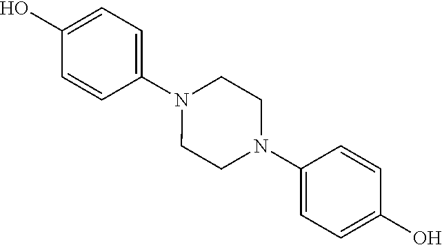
C1(O)=CC=C(N2CCN(C3=CC=C(O)C=C3)CC2)C=C1
